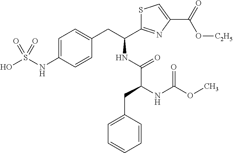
C1=C(NS(O)(=O)=O)C=CC(CC(C2=NC(C(=O)O[C2H5])=CS2)NC(C(CC2=CC=CC=C2)NC(OC)=O)=O)=C1
